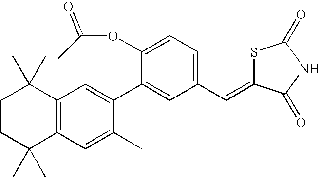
C1CC(C)(C)C2=C(C1(C)C)C=C(C1=CC(C=C3SC(=O)NC3=O)=CC=C1OC(C)=O)C(C)=C2
